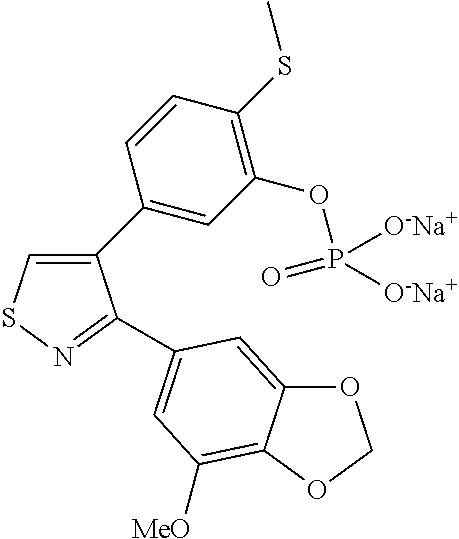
C1(C2=CC(OP([O-Na+])([O-Na+])=O)=C(SC)C=C2)=CSN=C1C1=CC([MeO])=C2C(=C1)OCO2
